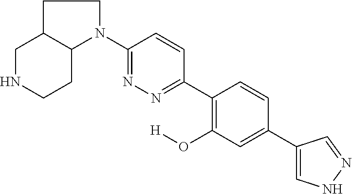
C12N(C3=NN=C(C4=C(O[H])C=C(C5=CNN=C5)C=C4)C=C3)CCC1CNCC2
